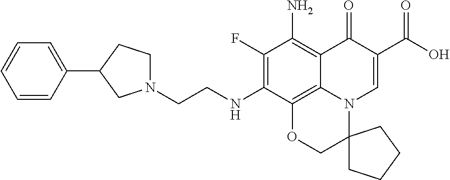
N1(CCNC2=C(F)C(N)=C3C4=C2OCC2(N4C=C(C(O)=O)C3=O)CCCC2)CCC(C2=CC=CC=C2)C1
